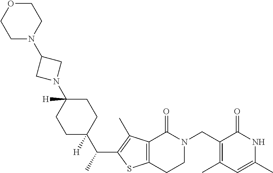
C1(CN2CCC3=C(C2=O)C(C)=C(C(C)C2([H])CCC(N4CC(N5CCOCC5)C4)([H])CC2)S3)=C(C)C=C(C)NC1=O
